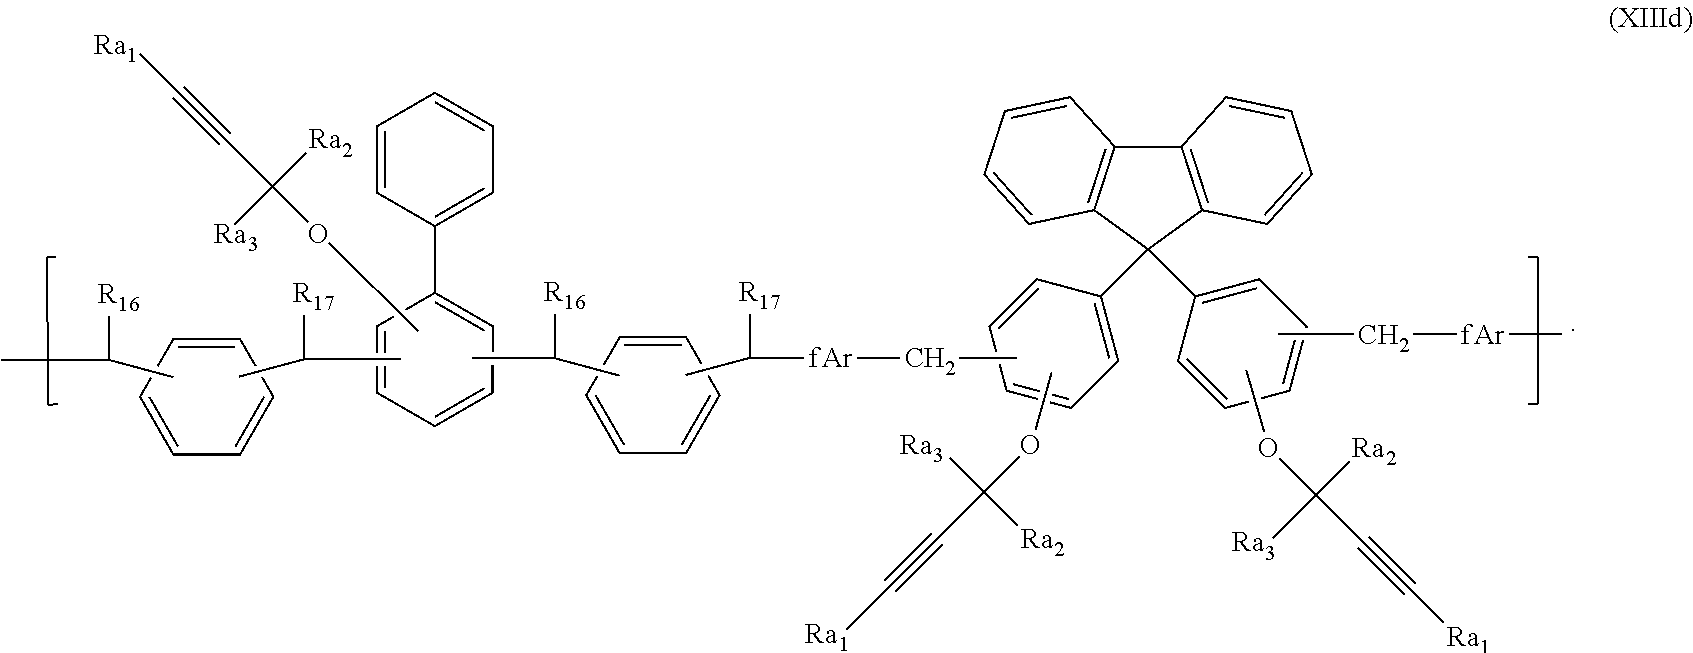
C1=CC=C(C2=CC=CC=C2)C=C1.CC([R17])C.C1=CC=CC=C1.CC([R16])C.O(C)C([Ra3])([Ra2])C#C[Ra1].[R17]C(C)[fAr]CC.C1=CC=CC=C1.CC(C)[R16].C12=C(C(C3=CC=CC=C3)(C3=CC=CC=C3)C3=C1C=CC=C3)C=CC=C2.CC[fAr]C.COC(C#C[Ra1])([Ra3])[Ra2].COC(C#C[Ra1])([Ra3])[Ra2]
